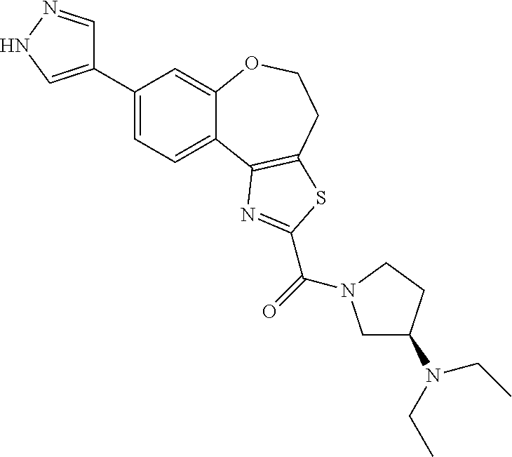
C1(C2=CNN=C2)=CC=C2C(=C1)OCCC1=C2N=C(C(=O)N2CC(N(CC)CC)CC2)S1
